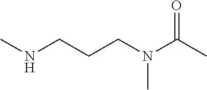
CNCCCN(C(C)=O)C
